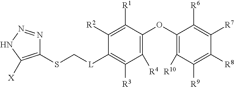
C1(OC2=C([R4])C([R3])=C([L]CSC3=C([X])NN=N3)C([R2])=C2[R1])=C([R10])C([R9])=C([R8])C([R7])=C1[R6]
